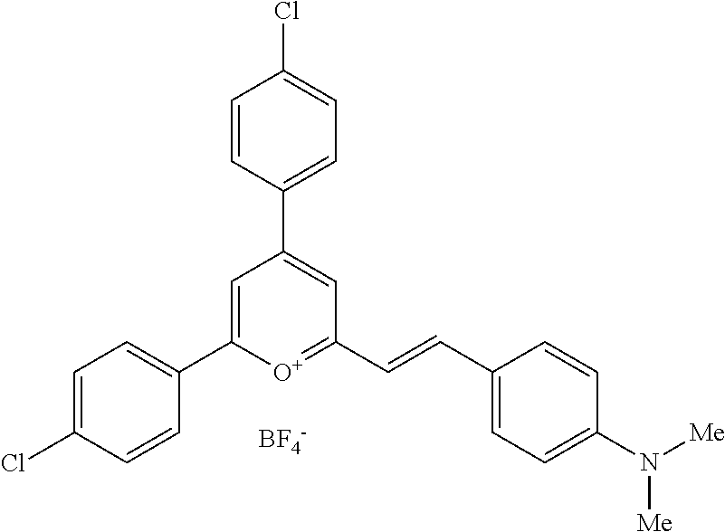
C1=C(C2=CC=C(Cl)C=C2)[O+]=C(C=CC2=CC=C(N([Me])[Me])C=C2)C=C1C1=CC=C(Cl)C=C1.[BF4-]
